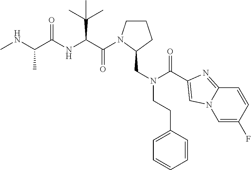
C1CN(C(=O)C(C(C)(C)C)NC(=O)C(C)NC)C(CN(C(=O)C2=CN3C(=N2)C=CC(F)=C3)CCC2=CC=CC=C2)C1
